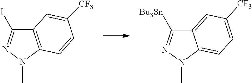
C12=C(N(C)N=C1I)C=CC([CF3])=C2.C12=CC([CF3])=CC=C1N(C)N=C2[Bu3Sn]
